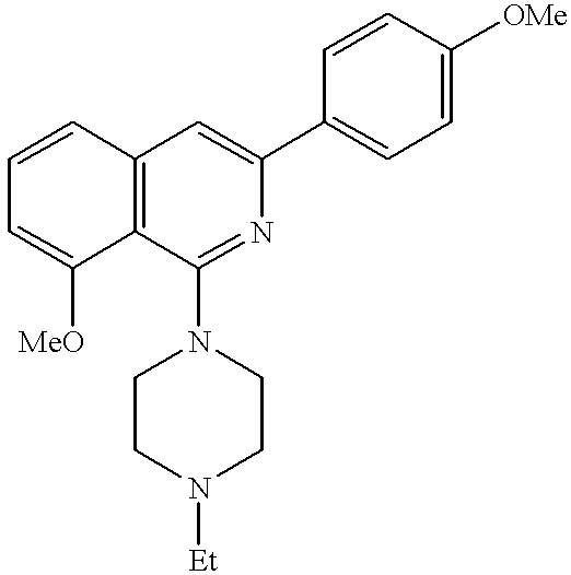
C1=CC2=C(C([MeO])=C1)C(N1CCN([Et])CC1)=NC(C1=CC=C([OMe])C=C1)=C2
